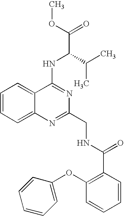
C12=CC=CC=C1N=C(CNC(C1=C(OC3=CC=CC=C3)C=CC=C1)=O)N=C2NC(C(=O)OC)C(C)C
